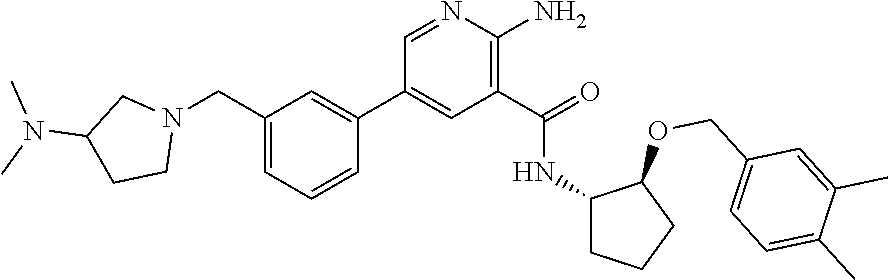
C1=NC(N)=C(C(=O)NC2CCCC2OCC2=CC=C(C)C(C)=C2)C=C1C1=CC(CN2CC(N(C)C)CC2)=CC=C1
